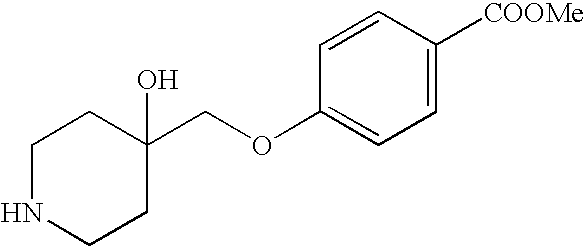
C(C1(O)CCNCC1)OC1=CC=C([COOMe])C=C1
